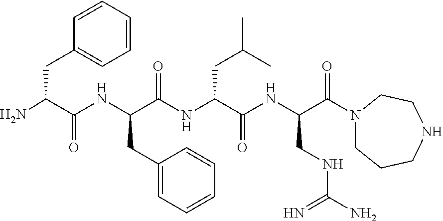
NC(C(NC(C(NC(C(NC(C(N1CCCNCC1)=O)CNC(N)=N)=O)CC(C)C)=O)CC1=CC=CC=C1)=O)CC1=CC=CC=C1
